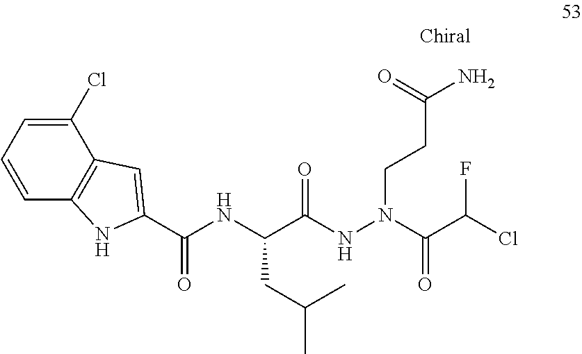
C(C(NN(CCC(N)=O)C(C(Cl)F)=O)=O)(NC(C1=CC2=C(N1)C=CC=C2Cl)=O)CC(C)C
